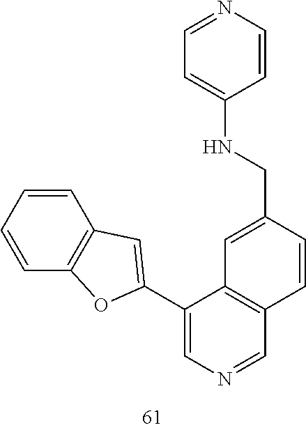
C1=CC=CC2=C1C=C(C1=CN=CC3=C1C=C(CNC1=CC=NC=C1)C=C3)O2
